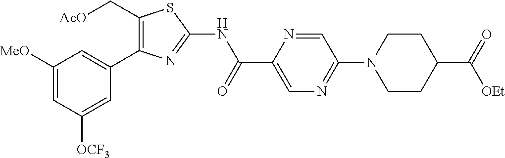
C1([MeO])=CC([OCF3])=CC(C2=C(C[AcO])SC(NC(C3=CN=C(N4CCC(C(=O)[OEt])CC4)C=N3)=O)=N2)=C1
